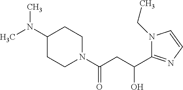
C1(N(C)C)CCN(C(CC(C2=NC=CN2CC)O)=O)CC1
